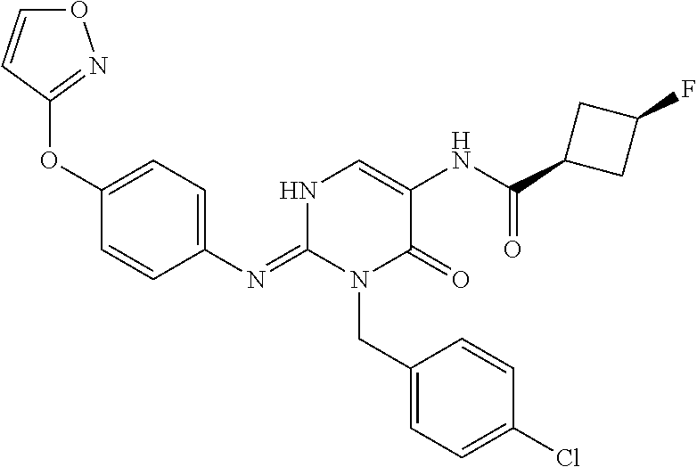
C1(N=C2N(CC3=CC=C(Cl)C=C3)C(=O)C(NC(C3CC(F)C3)=O)=CN2)=CC=C(OC2=NOC=C2)C=C1
